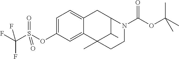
C1=C(OS(C(F)(F)F)(=O)=O)C=C2C(=C1)CC1C(C)C2(C)CCN1C(OC(C)(C)C)=O
